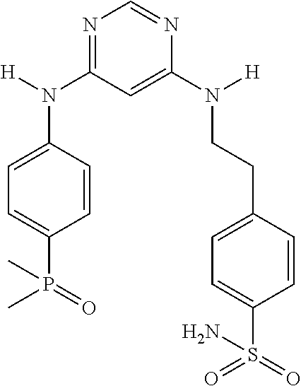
N1=C(N(C2=CC=C(P(=O)(C)C)C=C2)[H])C=C(N([H])CCC2=CC=C(S(=O)(=O)N)C=C2)N=C1
